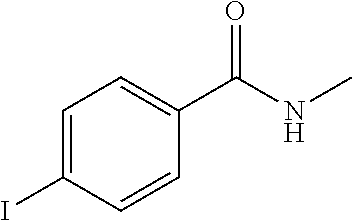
C1=C(I)C=CC(C(NC)=O)=C1
